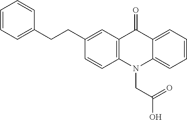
C12=C(C=C(CCC3=CC=CC=C3)C=C1)C(=O)C1=CC=CC=C1N2CC(=O)O
